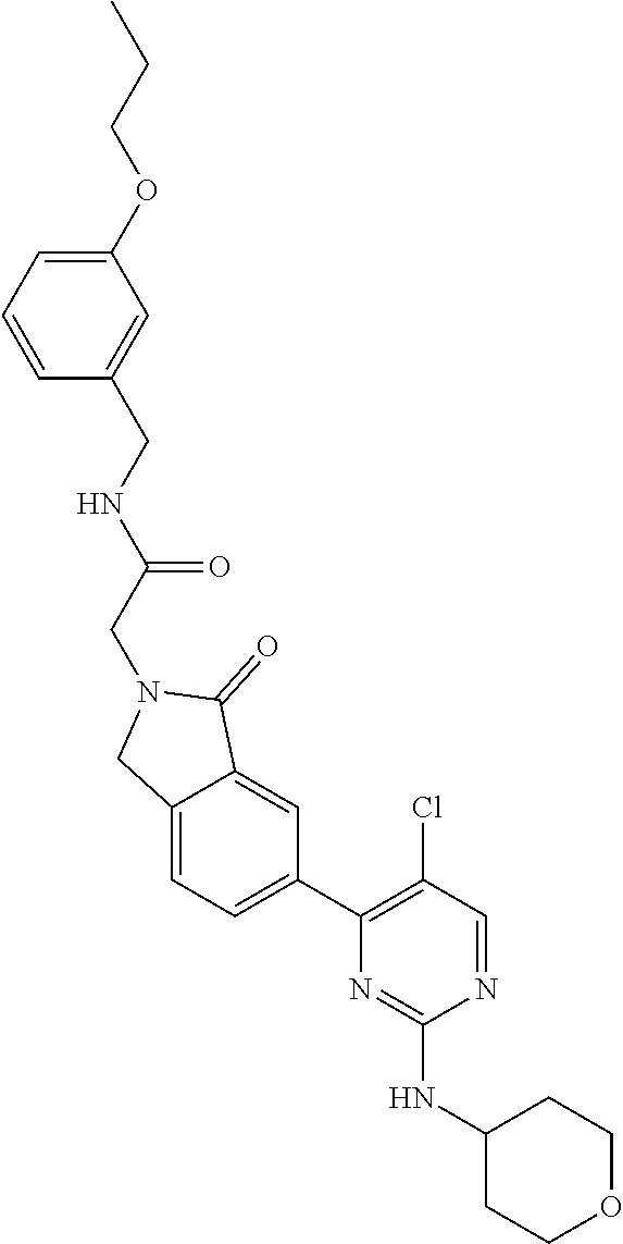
N1=CC(Cl)=C(C2=CC=C3C(=C2)C(=O)N(CC(NCC2=CC(OCCC)=CC=C2)=O)C3)N=C1NC1CCOCC1
